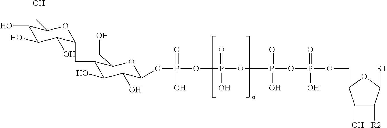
C1(O)C(O)C(O)C(CC2C(O)C(O)C(OP(OP(O)(OP(OP(OCC3C(O)C([R2])C([R1])O3)(O)=O)(O)=O)=O)(O)=O)OC2CO)OC1CO
